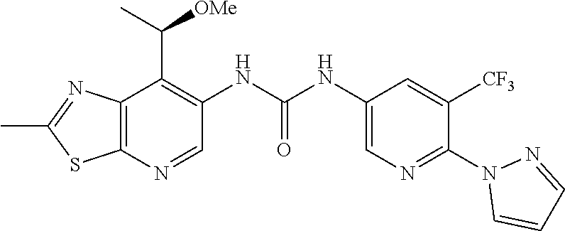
C1=NN(C2=NC=C(NC(NC3=C(C(C)[OMe])C4=C(SC(C)=N4)N=C3)=O)C=C2[CF3])C=C1
